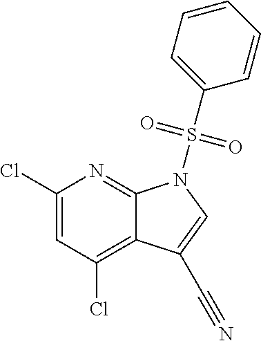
ClC1=CC(Cl)=C2C(=N1)N(S(C1=CC=CC=C1)(=O)=O)C=C2C#N
